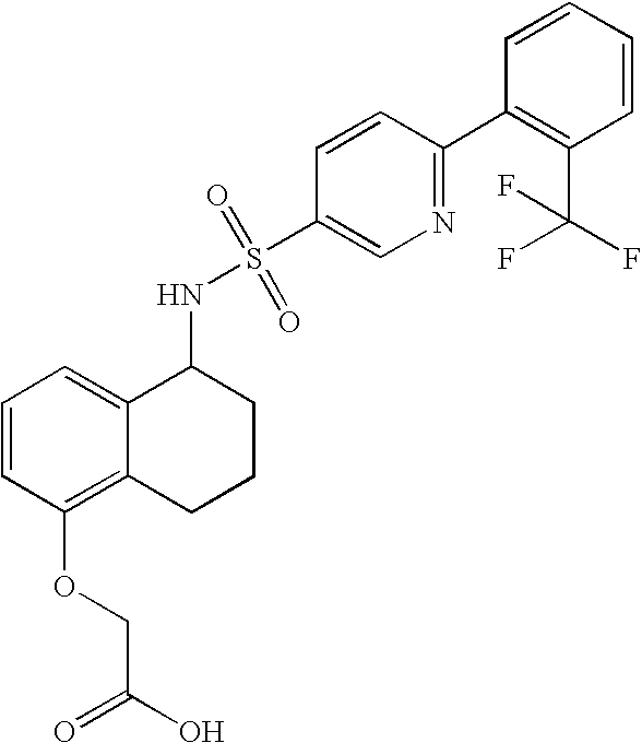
C1(NS(=O)(=O)C2=CN=C(C3=C(C(F)(F)F)C=CC=C3)C=C2)C2=CC=CC(OCC(=O)O)=C2CCC1
